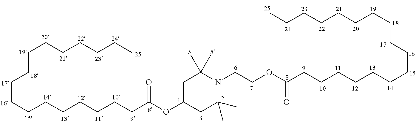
C1C(OC(CCCCCCCCCCCCCCCCC)=O)CC(C)(C)N(CCOC(CCCCCCCCCCCCCCCCC)=O)C1(C)C
